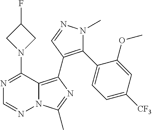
N12C(=C(C3=C(C4=CC=C([CF3])C=C4OC)N(C)N=C3)N=C1C)C(N1CC(F)C1)=NC=N2
